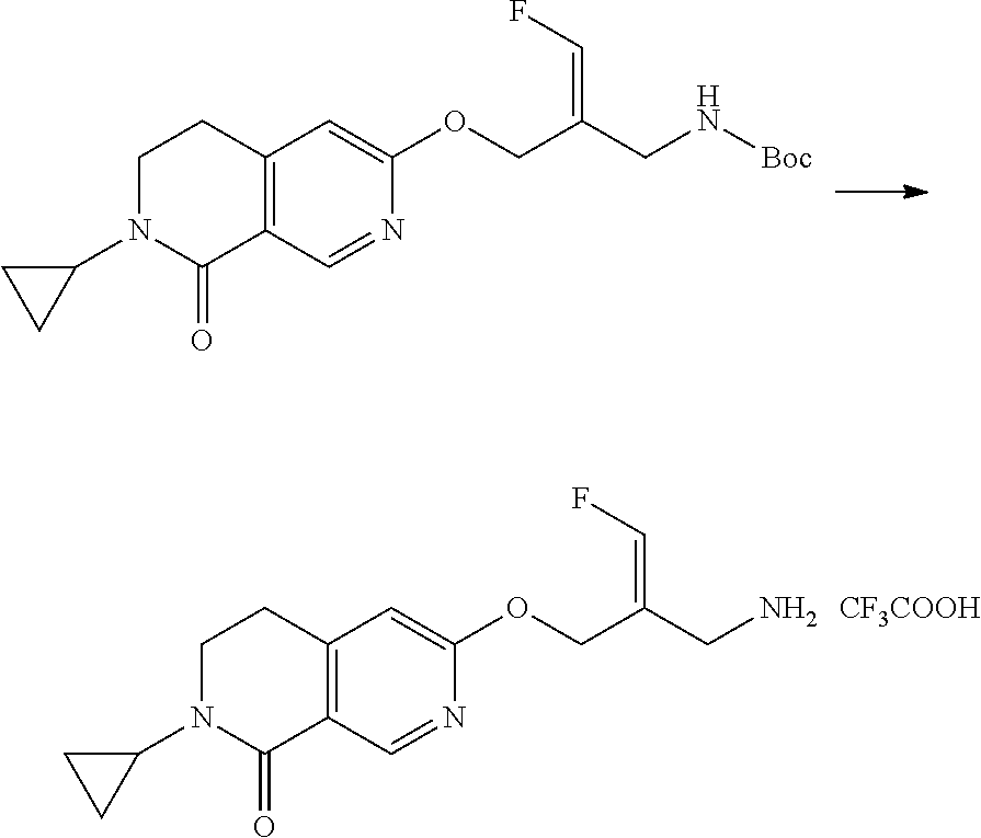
C12=C(C=NC(OCC(CN)=CF)=C1)C(=O)N(C1CC1)CC2.[CF3COOH].C12=C(C=NC(OCC(CN[Boc])=CF)=C1)C(=O)N(C1CC1)CC2
